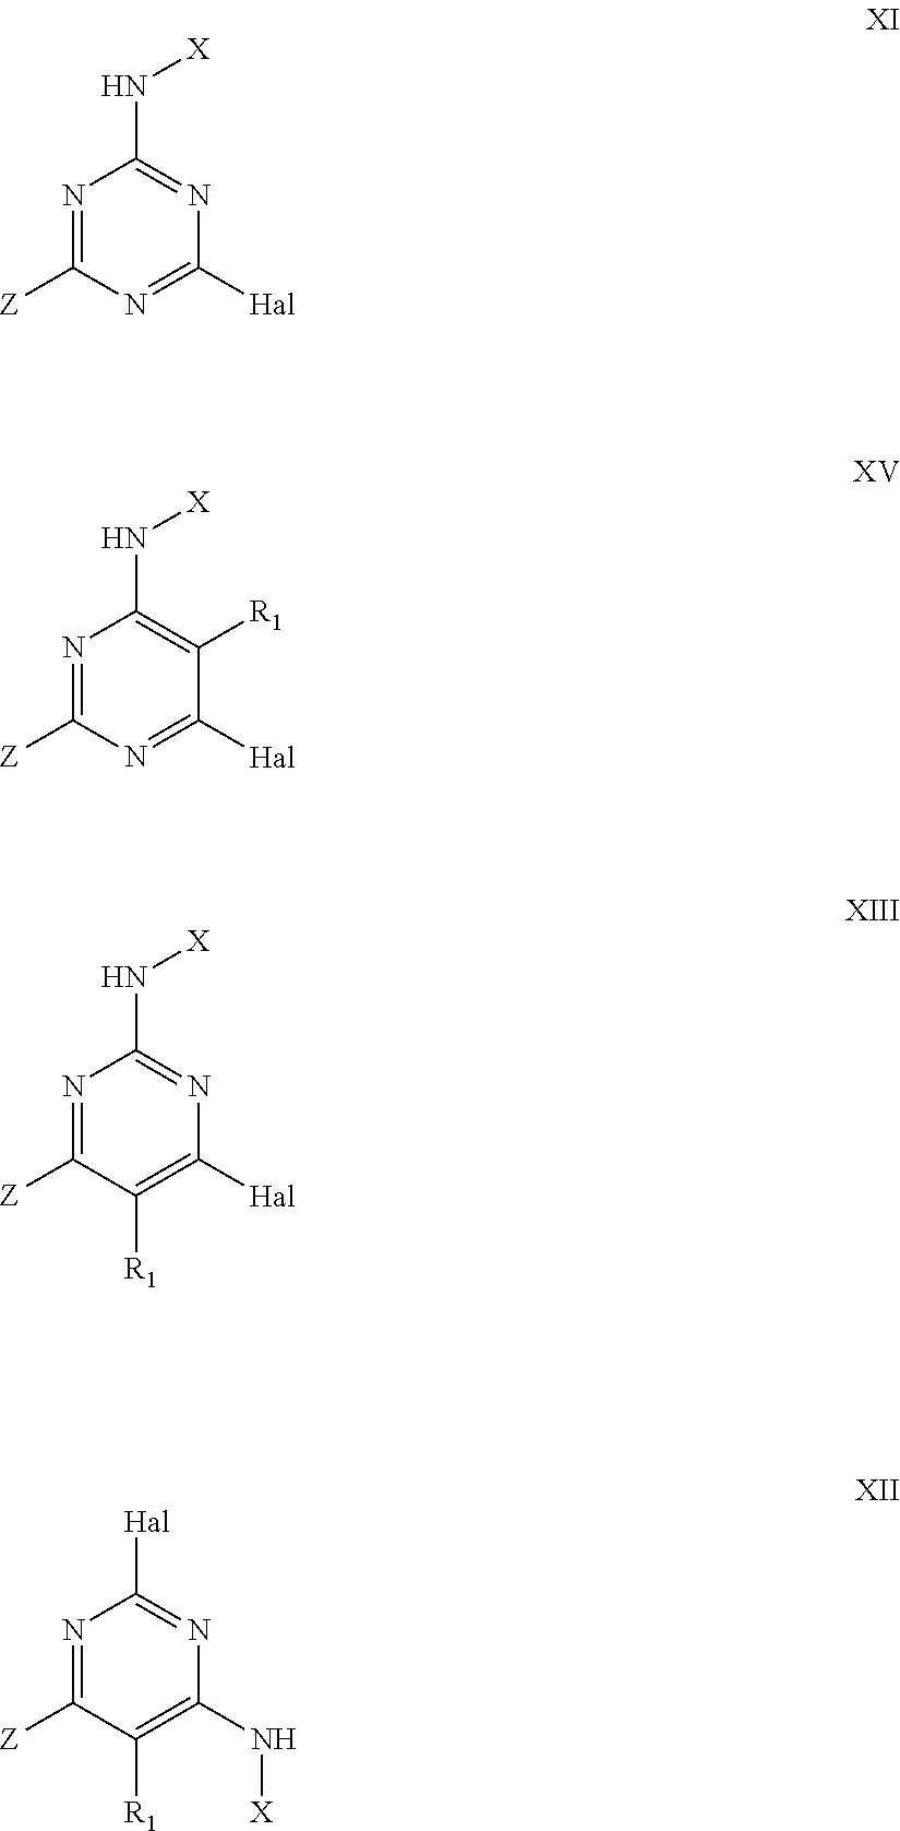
N1=C([Z])N=C([Hal])N=C1N[X].N1=C([Z])N=C([Hal])C([R1])=C1N[X].N1=C([Z])C([R1])=C([Hal])N=C1N[X].N1=C([Z])C([R1])=C(N[X])N=C1[Hal]
